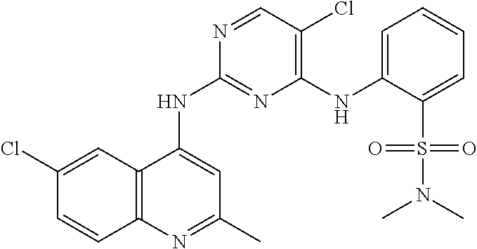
C12=C(C=C(Cl)C=C1)C(NC1=NC(NC3=CC=CC=C3S(N(C)C)(=O)=O)=C(Cl)C=N1)=CC(C)=N2
